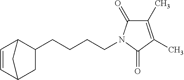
C1=CC2CC(CCCCN3C(=O)C(C)=C(C)C3=O)C1C2
